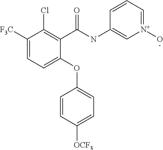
C1(C(NC2=C[N+](O)=CC=C2)=O)=C(Cl)C([F3C])=CC=C1OC1=CC=C([OCF3])C=C1
